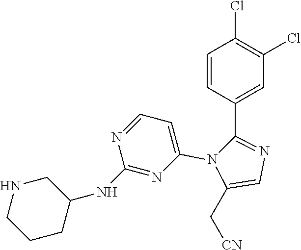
C1=CC(C2=NC=C(C[CN])N2C2=CC=NC(NC3CNCCC3)=N2)=CC(Cl)=C1Cl
